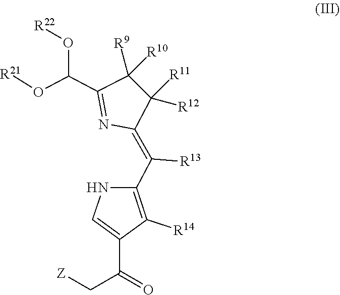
O(C(C1=NC(=C(C2=C([R14])C(C(=O)C[Z])=CN2)[R13])C([R12])([R11])C1([R10])[R9])O[R22])[R21]
